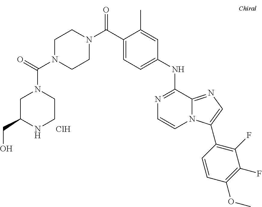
N1=C(NC2=CC=C(C(=O)N3CCN(C(N4CC(CO)NCC4)=O)CC3)C(C)=C2)C2=NC=C(C3=C(F)C(F)=C(OC)C=C3)N2C=C1.Cl
